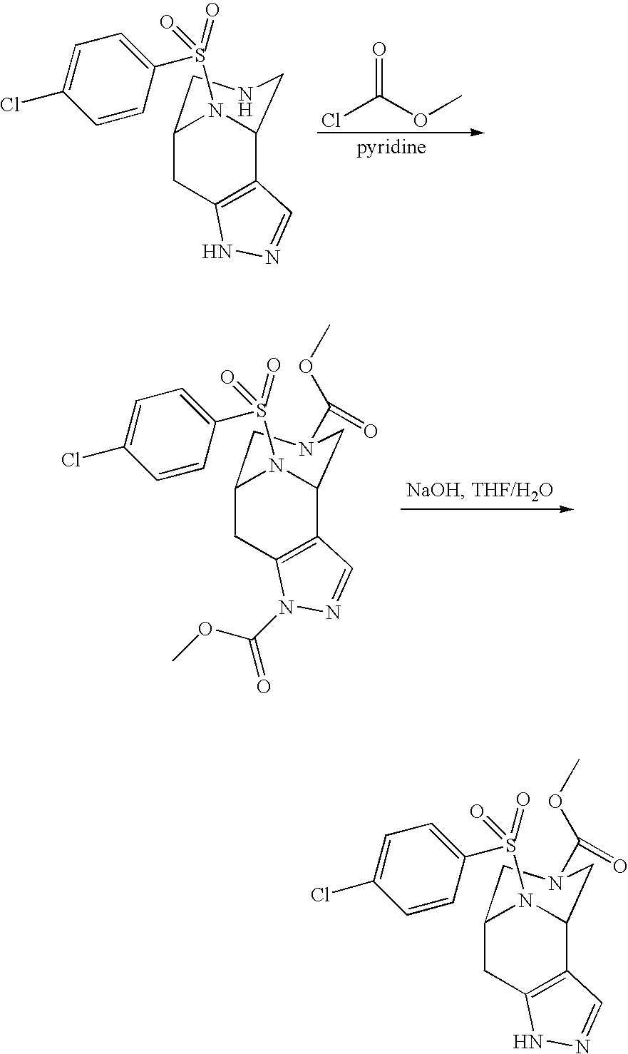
ClC(OC)=O.C1(S(=O)(=O)N2C3C4=C(CC2CNC3)NN=C4)=CC=C(Cl)C=C1.C1(S(=O)(=O)N2C3C4=C(CC2CN(C(OC)=O)C3)N(C(OC)=O)N=C4)=CC=C(Cl)C=C1.C1(S(=O)(=O)N2C3C4=C(CC2CN(C(OC)=O)C3)NN=C4)=CC=C(Cl)C=C1
